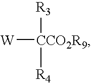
[R3][CCO2R9]([R4])[W]
